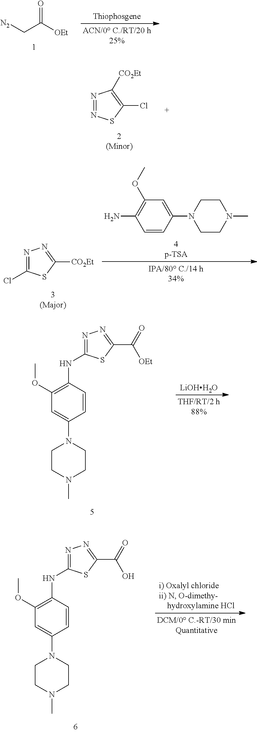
C1=CC(N2CCN(C)CC2)=CC(OC)=C1N.N1=C(Cl)SC([CO2Et])=N1.N1=C(NC2=C(OC)C=C(N3CCN(C)CC3)C=C2)SC(C(=O)[OEt])=N1.[LiOHH2O].N1=C(NC2=C(OC)C=C(N3CCN(C)CC3)C=C2)SC(C(=O)O)=N1.[N2]CC([OEt])=O.N1=NSC(Cl)=C1[CO2Et]
